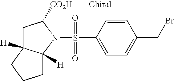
N1(S(=O)(=O)C2=CC=C(CBr)C=C2)C([CO2H])CC2([H])C1([H])CCC2
